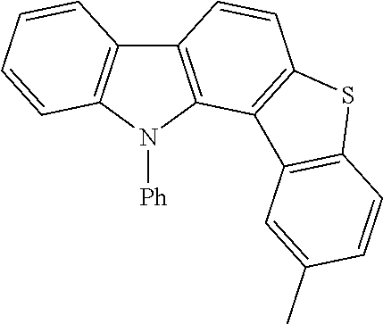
C12=C(N([Ph])C3=C1C=CC=C3)C1=C(C=C2)SC2=C1C=C(C)C=C2
